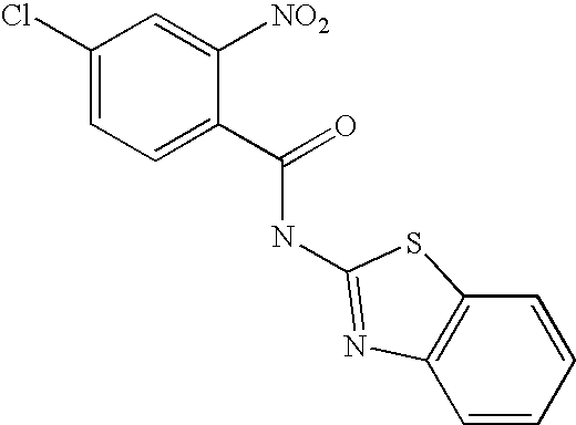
C1(Cl)=CC=C(C(=O)NC2=NC3=C(C=CC=C3)S2)C([NO2])=C1
